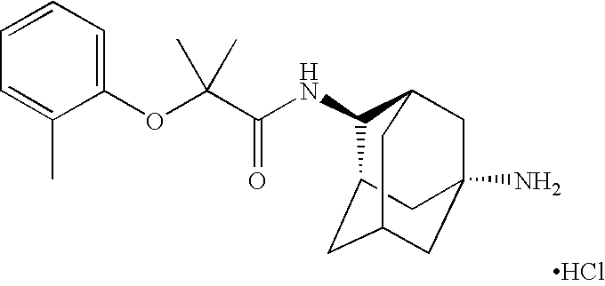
Cl.N(C(C(OC1=CC=CC=C1C)(C)C)=O)C1C2CC3CC(N)(CC1C3)C2
